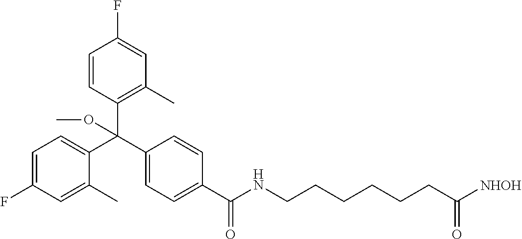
C1(C(C2=CC=C(F)C=C2C)(C2=C(C)C=C(F)C=C2)OC)=CC=C(C(=O)NCCCCCCC([NHOH])=O)C=C1
